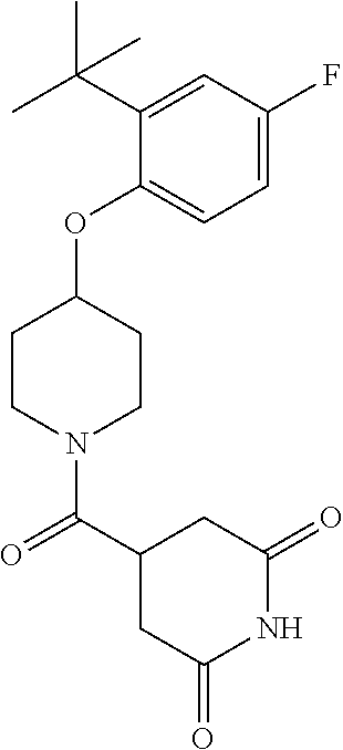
C1=C(F)C=C(C(C)(C)C)C(OC2CCN(C(C3CC(=O)NC(=O)C3)=O)CC2)=C1
